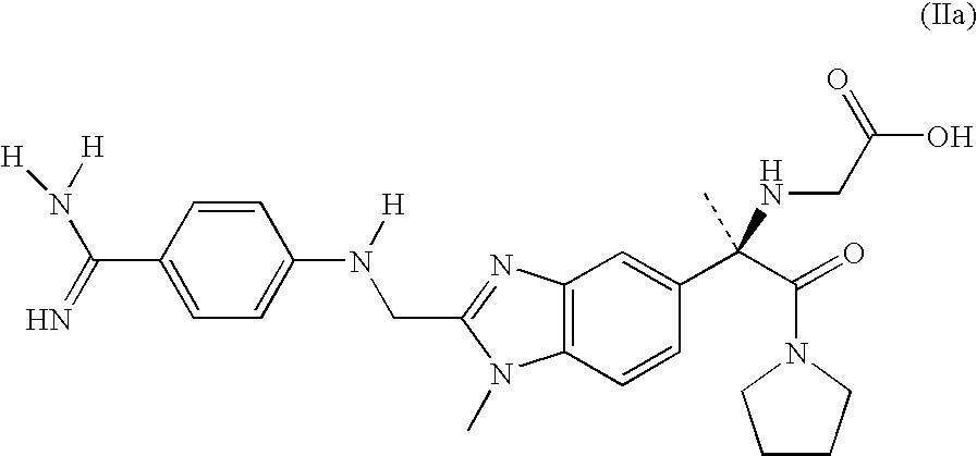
C(C1=CC=C(N(CC2=NC3=C(N2C)C=CC(C(C(N2CCCC2)=O)(C)NCC(O)=O)=C3)[H])C=C1)(=N)N([H])[H]
